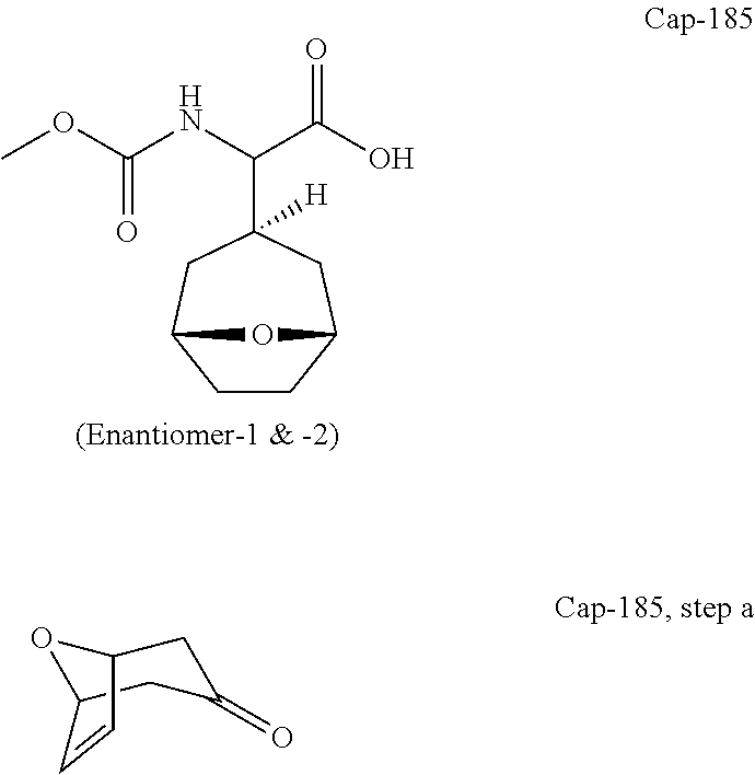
C1CC(O)CC([H])(C(NC(OC)=O)C(O)=O)CC1C.O1C2CC(=O)CC1C=C2
